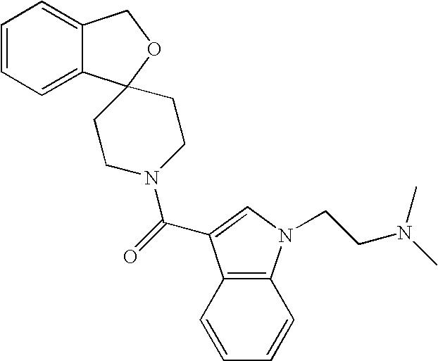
O=C(N1CCC2(CC1)OCC1=CC=CC=C21)C1=CN(CCN(C)C)C2=C1C=CC=C2
